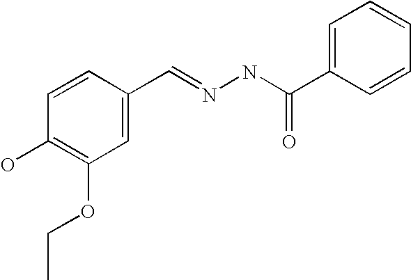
C1=C(C=NNC(C2=CC=CC=C2)=O)C=CC(O)=C1OCC
